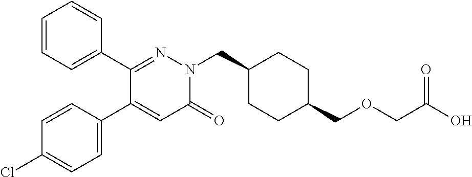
C1=CC=C(C2=NN(CC3CCC(COCC(O)=O)CC3)C(=O)C=C2C2=CC=C(Cl)C=C2)C=C1
